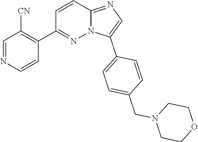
C1=C(C2=CC=C(CN3CCOCC3)C=C2)N2C(=N1)C=CC(C1=C([CN])C=NC=C1)=N2
